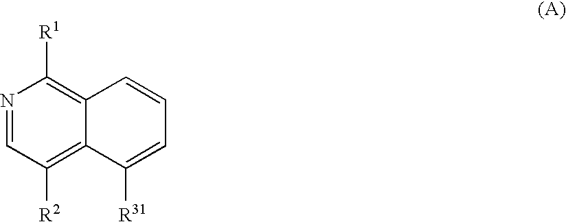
N1=CC([R2])=C2C(=C1[R1])C=CC=C2[R31]
